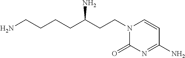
NCCCCC(CCN1C(=O)N=C(N)C=C1)N
